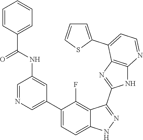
C1=NC=C(C2=CC=C3C(=C2F)C(C2=NC4=C(N2)N=CC=C4C2=CC=CS2)=NN3)C=C1NC(C1=CC=CC=C1)=O
